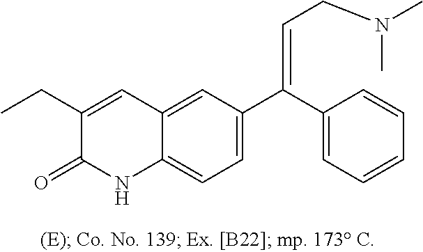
C12=CC(C(C3=CC=CC=C3)=CCN(C)C)=CC=C1NC(=O)C(CC)=C2
